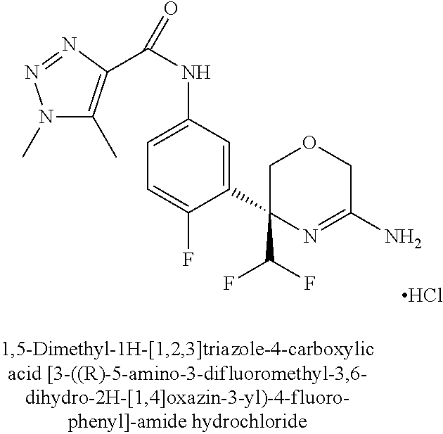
Cl.C(NC1=CC=C(F)C(C2(C(F)F)N=C(N)COC2)=C1)(=O)C1=C(C)N(C)N=N1
